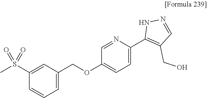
C1=C(COC2=CC=C(C3=C(CO)C=NN3)N=C2)C=C(S(C)(=O)=O)C=C1
